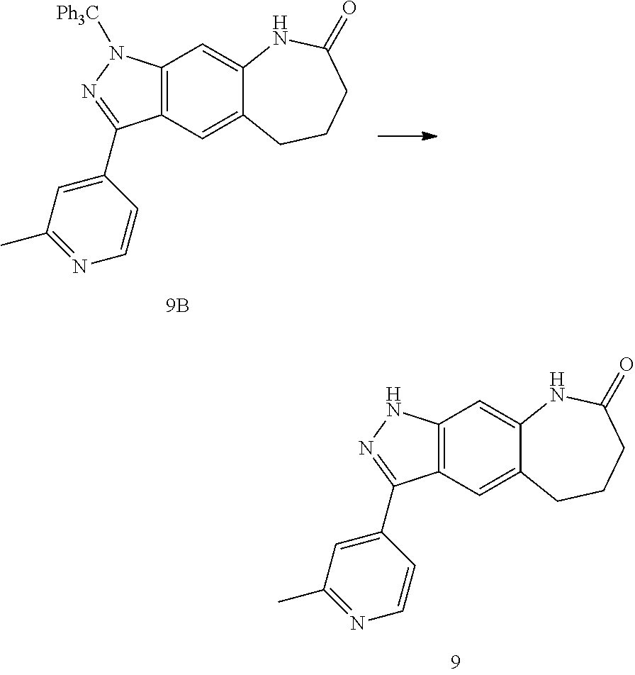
C12=C(C=C3C(=C1)NC(=O)CCC3)C(C1=CC(C)=NC=C1)=NN2[Ph3C].C12=C(C=C3C(=C1)NC(=O)CCC3)C(C1=CC(C)=NC=C1)=NN2
